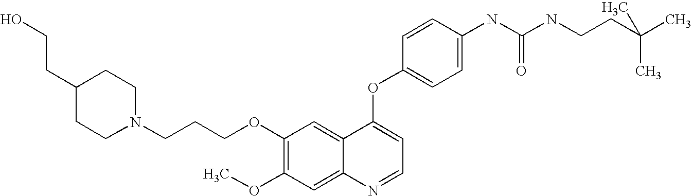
C1(CCO)CCN(CCCOC2=C(OC)C=C3C(=C2)C(OC2=CC=C(NC(NCCC(C)(C)C)=O)C=C2)=CC=N3)CC1
